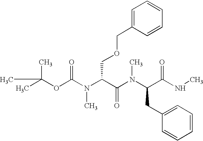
O(C(N(C(C(N(C(C(NC)=O)CC1=CC=CC=C1)C)=O)COCC1=CC=CC=C1)C)=O)C(C)(C)C
